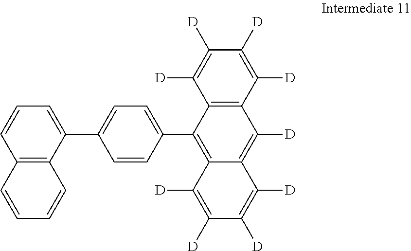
C1=CC(C2=C3C(=C([D])C4=C2C([D])=C([D])C([D])=C4[D])C([D])=C([D])C([D])=C3[D])=CC=C1C1=CC=CC2=C1C=CC=C2
